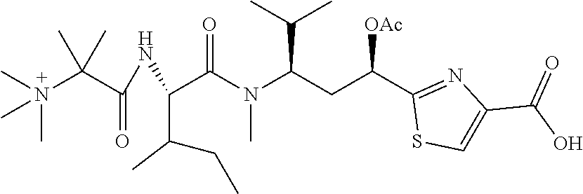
N(C)(C(C(=O)NC(C(CC)C)C(N(C)C(CC(C1=NC(C(O)=O)=CS1)[OAc])C(C)C)=O)(C)C)(C)C
